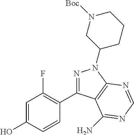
OC1=CC(F)=C(C2=NN(C3CCCN([Boc])C3)C3=C2C(N)=NC=N3)C=C1
